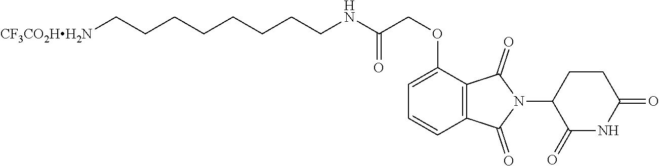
[CF3CO2HH2N]CCCCCCCCNC(COC1=CC=CC2=C1C(=O)N(C1CCC(=O)NC1=O)C2=O)=O
